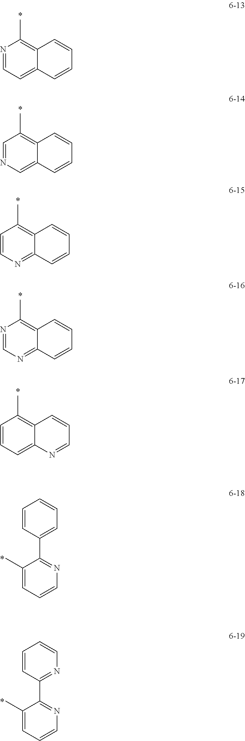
N1=CC=C2C(=C1C)C=CC=C2.C1=NC=C2C(=C1C)C=CC=C2.C1=CN=C2C(=C1C)C=CC=C2.N1=CN=C2C(=C1C)C=CC=C2.C1=CC=C2C(=C1C)C=CC=N2.C1(C)=CC=CN=C1C1=CC=CC=C1.C1(C)=CC=CN=C1C1=NC=CC=C1
